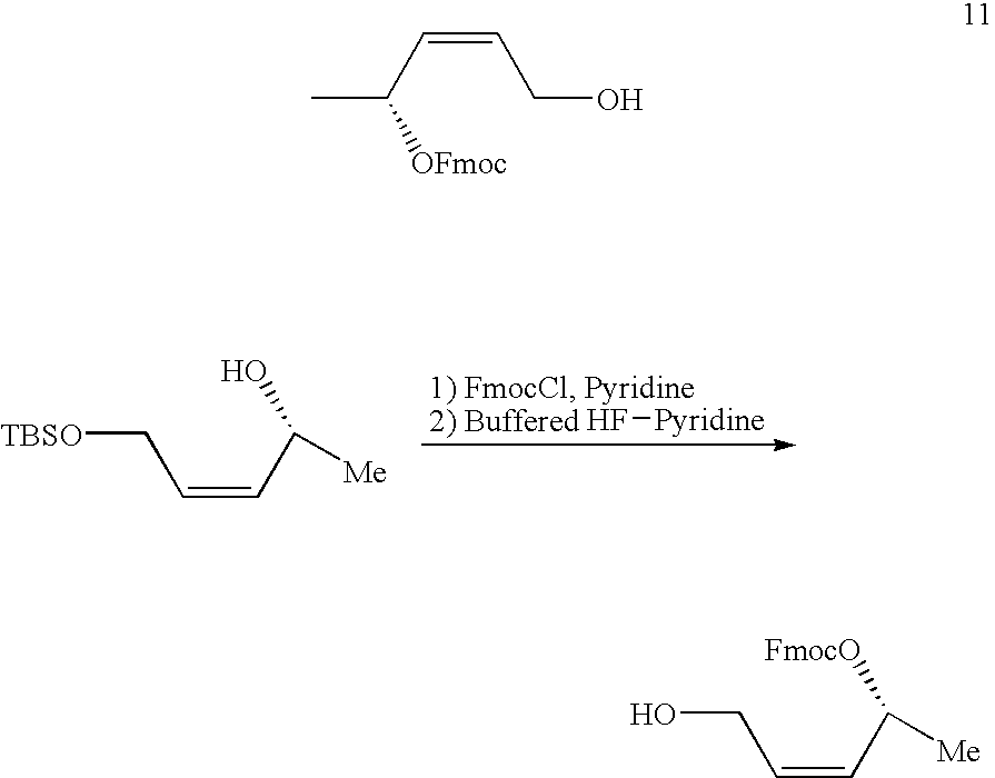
C(=CC([Me])O)C[TBSO].F[Pyridine].C(=CCO)C(C)[OFmoc].C(=CC([Me])[FmocO])CO
